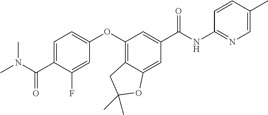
C1=C(C(N(C)C)=O)C(F)=CC(OC2=C3C(=CC(C(=O)NC4=NC=C(C)C=C4)=C2)OC(C)(C)C3)=C1
